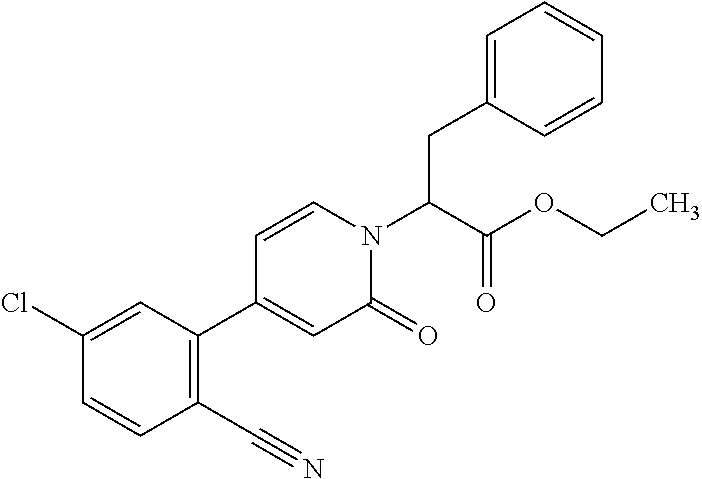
C(C(N1C=CC(C2=C(C#N)C=CC(Cl)=C2)=CC1=O)C(OCC)=O)C1=CC=CC=C1
